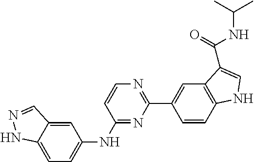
C1=C2C(=CC=C1NC1=NC(C3=CC4=C(C=C3)NC=C4C(=O)NC(C)C)=NC=C1)NN=C2
